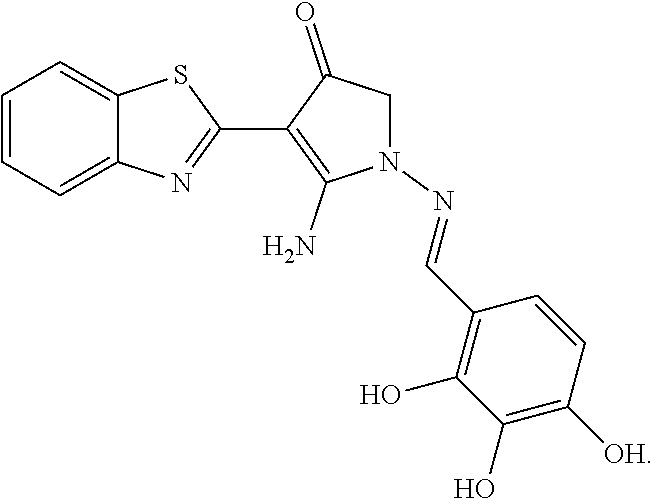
C1=CC=C2C(=C1)SC(C1=C(N)N(N=CC3=C(O)C(O)=C([OH])C=C3)CC1=O)=N2
